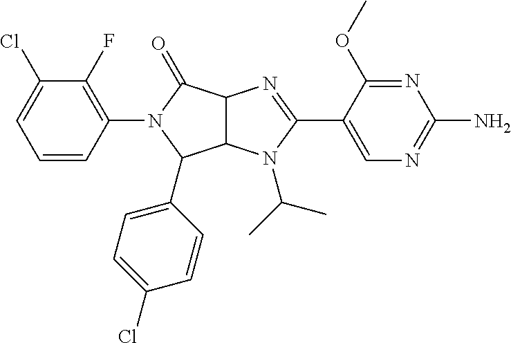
C12C(N(C(C)C)C(C3=CN=C(N)N=C3OC)=N1)C(C1=CC=C(Cl)C=C1)N(C1=C(F)C(Cl)=CC=C1)C2=O
